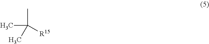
CC(C)(C)[R15]
